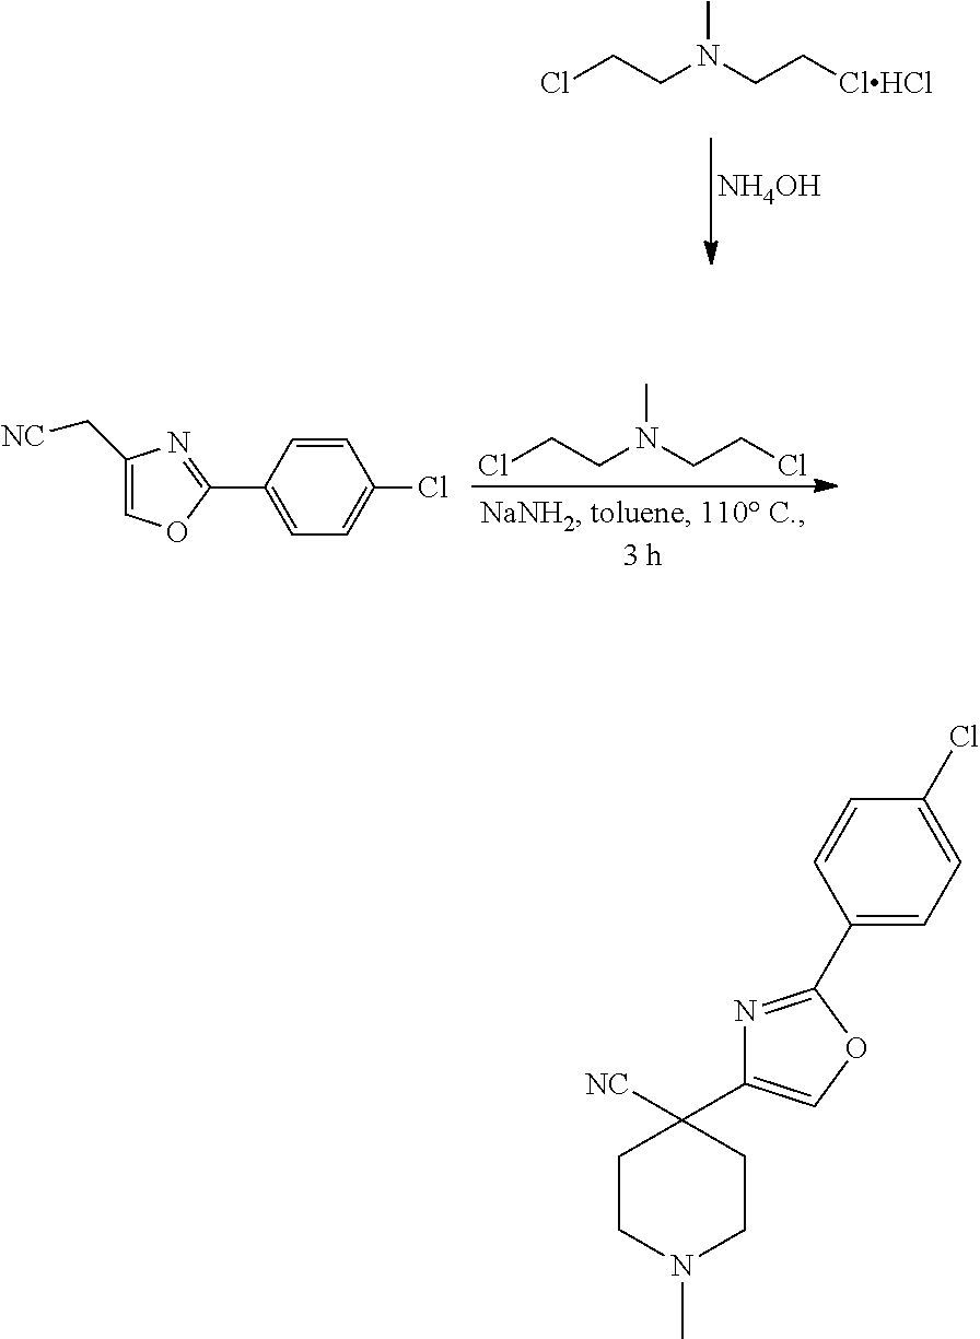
[NH4OH].ClCCN(CC[ClHCl])C.ClCCN(CCCl)C.C1(C[NC])=COC(C2=CC=C(Cl)C=C2)=N1.N1=C(C2=CC=C(Cl)C=C2)OC=C1C1([NC])CCN(C)CC1
